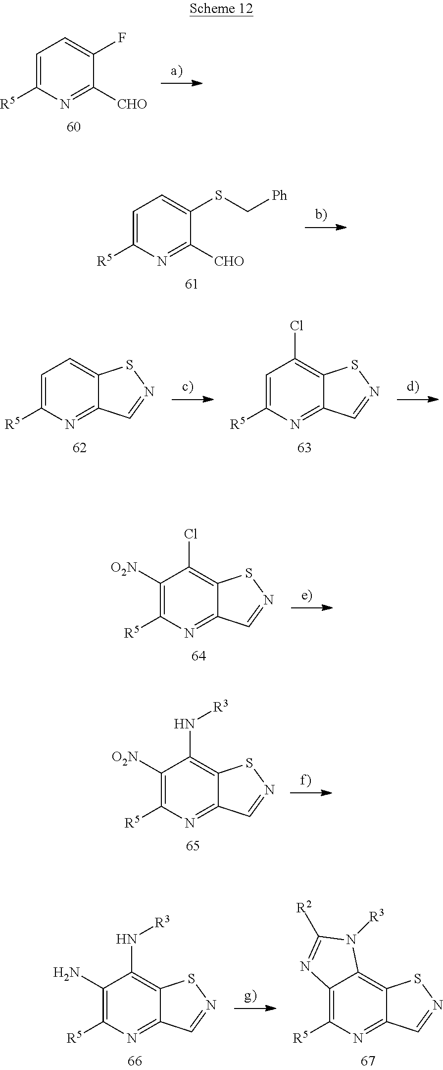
C1=C([R5])N=C([CHO])C(F)=C1.C1=C([R5])N=C([CHO])C(SC[Ph])=C1.C1=C([R5])N=C2C(=C1Cl)SN=C2.C1=C([R5])N=C2C(=C1)SN=C2.C1([O2N])=C([R5])N=C2C(=C1Cl)SN=C2.C1([O2N])=C([R5])N=C2C(=C1N[R3])SN=C2.C1(N)=C([R5])N=C2C(=C1N[R3])SN=C2.C12=C([R5])N=C3C(=C1N([R3])C([R2])=N2)SN=C3
